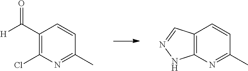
C1(C([H])=O)=C(Cl)N=C(C)C=C1.C12=C(N=C(C)C=C1)NN=C2
